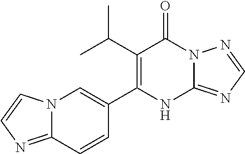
C12=NC=NN1C(=O)C(C(C)C)=C(C1=CN3C(=NC=C3)C=C1)N2
